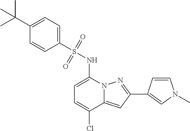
C1=C(NS(C2=CC=C(C(C)(C)C)C=C2)(=O)=O)N2C(=CC(C3=CN(C)C=C3)=N2)C(Cl)=C1
